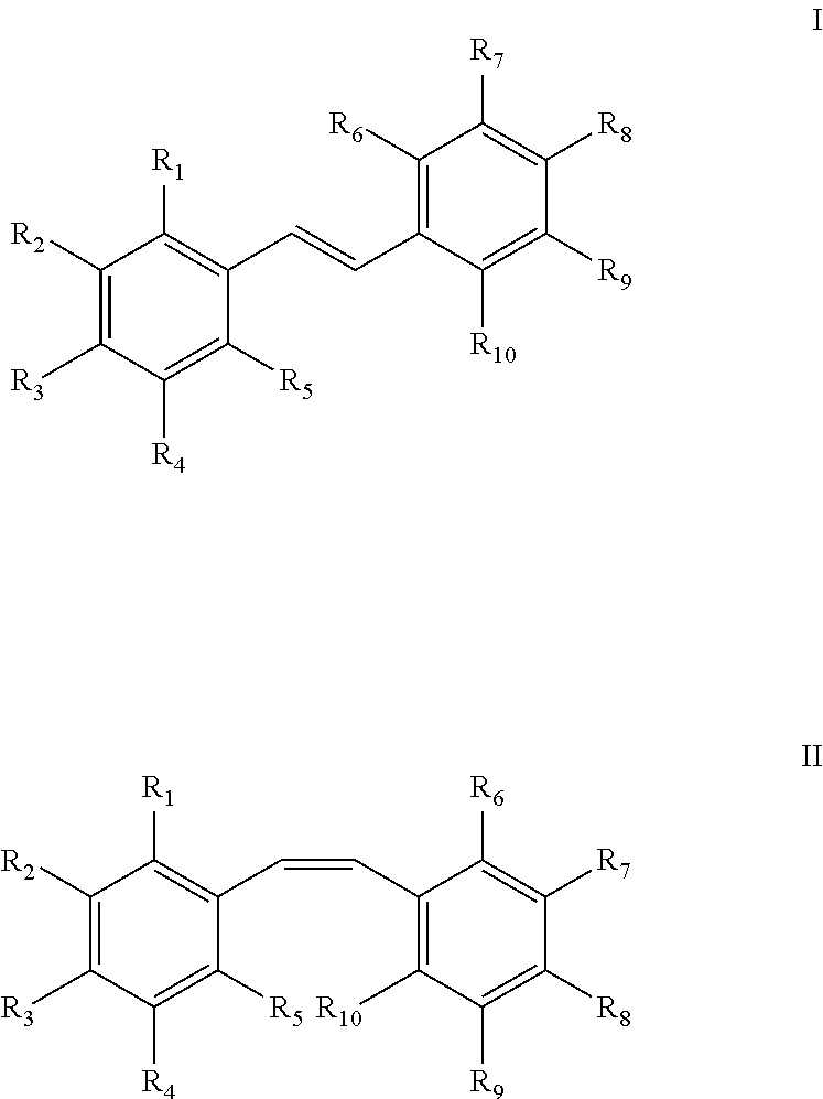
C1([R2])=C([R3])C([R4])=C([R5])C(C=CC2=C([R6])C([R7])=C([R8])C([R9])=C2[R10])=C1[R1].C(C1=C([R10])C([R9])=C([R8])C([R7])=C1[R6])=CC1=C([R1])C([R2])=C([R3])C([R4])=C1[R5]
